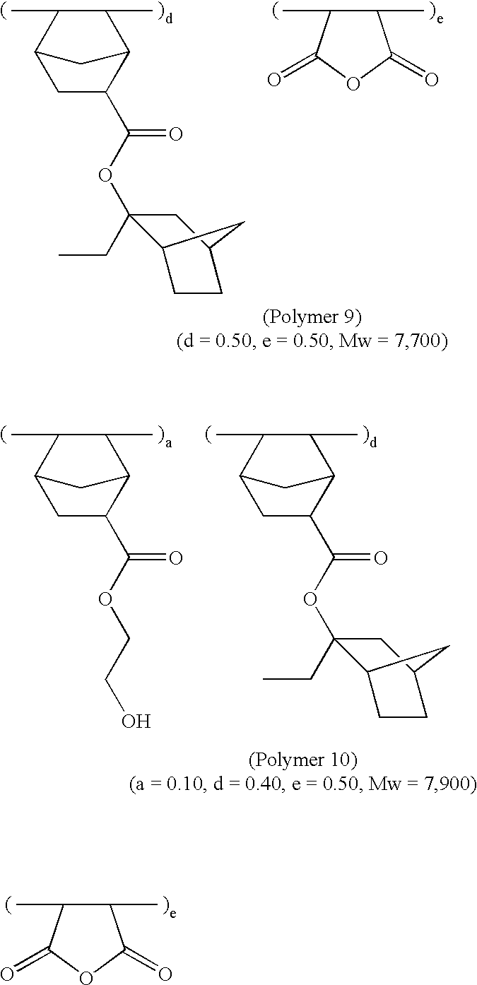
C12CC(C(OC3(CC)C4CCC(C3)C4)=O)C(C(C)C1C)C2.C1(C)C(C)C(=O)OC1=O.C12CC(C(OC3(CC)C4CCC(C3)C4)=O)C(C(C)C1C)C2.C12CC(C(OCCO)=O)C(C(C)C1C)C2.C1(C)C(C)C(=O)OC1=O
